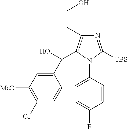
N1=C([TBS])N(C2=CC=C(F)C=C2)C(C(O)C2=CC([MeO])=C(Cl)C=C2)=C1CCO
